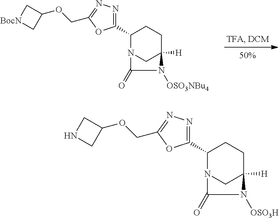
C1(C2N3CC([H])(CC2)N([OSO3H])C3=O)=NN=C(COC2CNC2)O1.C1(C2N3CC([H])(CC2)N([OSO3NBu4])C3=O)=NN=C(COC2C[BocN]C2)O1
